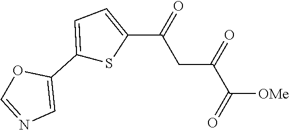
O1C=NC=C1C1=CC=C(C(CC(C([OMe])=O)=O)=O)S1
